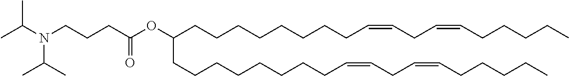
C(CCCCC=CCC=CCCCCC)CCCC(CCCCCCCCC=CCC=CCCCCC)OC(CCCN(C(C)C)C(C)C)=O
